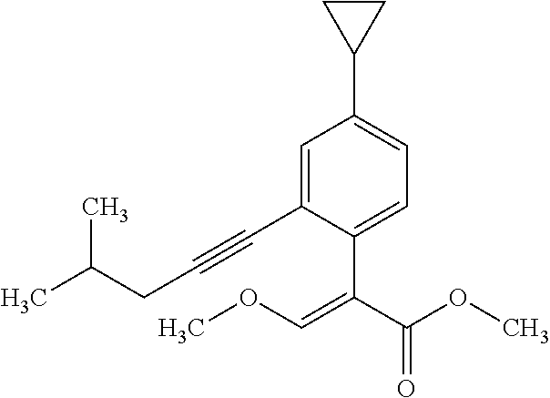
C1=C(C#CCC(C)C)C(C(C(OC)=O)=COC)=CC=C1C1CC1
